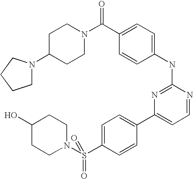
C1C(N2CCCC2)CCN(C(C2=CC=C(NC3=NC(C4=CC=C(S(N5CCC(O)CC5)(=O)=O)C=C4)=CC=N3)C=C2)=O)C1
